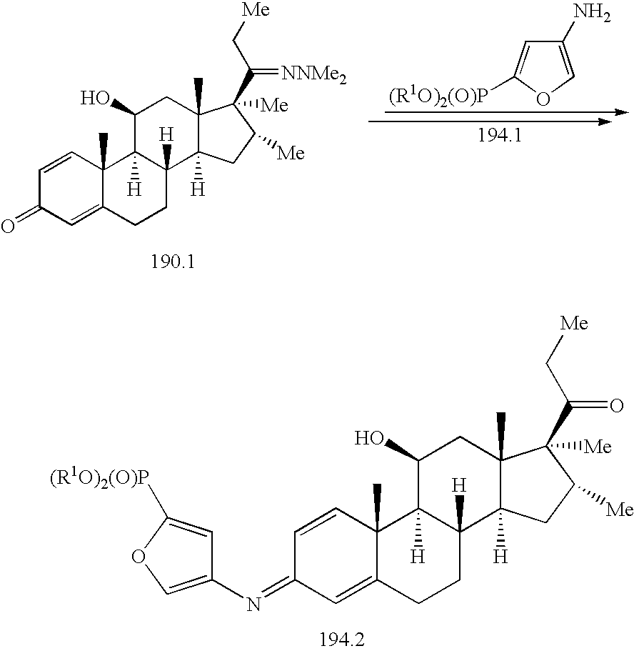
C1=CC2(C)C(=CC1=O)CCC1([H])C2([H])C(O)CC2(C)C1([H])CC([Me])C2(C(=[NNMe2])C[Me])[Me].C1(N)=COC([(R1O)2(O)P])=C1.C1=CC2(C)C(=CC1=NC1=COC([(R1O)2(O)P])=C1)CCC1([H])C2([H])C(O)CC2(C)C1([H])CC([Me])C2(C(=O)C[Me])[Me]
